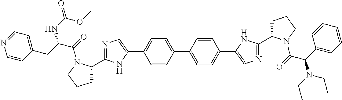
C1=CC(C2=CC=C(C3=CN=C(C4CCCN4C(C(N(CC)CC)C4=CC=CC=C4)=O)N3)C=C2)=CC=C1C1=CN=C(C2CCCN2C(=O)C(CC2=CC=NC=C2)NC(=O)OC)N1
